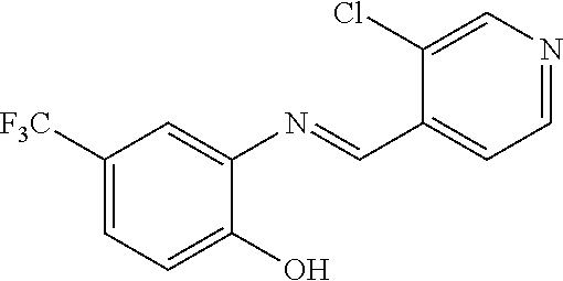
C1([F3C])=CC=C(O)C(N=CC2=CC=NC=C2Cl)=C1
